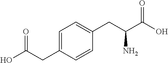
C1=C(CC(O)=O)C=CC(CC(C(O)=O)N)=C1
